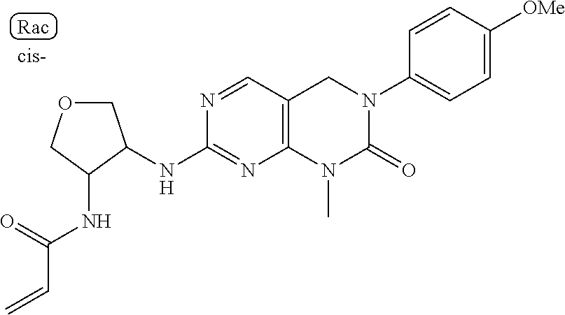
C1=CC(N2CC3=C(N(C)C2=O)N=C(NC2C(NC(C=C)=O)COC2)N=C3)=CC=C1[OMe]
